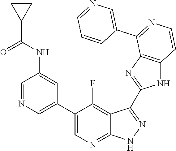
C1=NC=C(C2=CN=C3C(=C2F)C(C2=NC4=C(N2)C=CN=C4C2=CN=CC=C2)=N[N H]3)C=C1NC(C1CC1)=O
